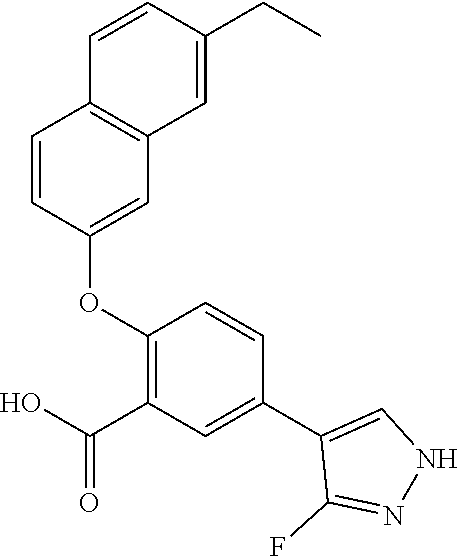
C1=CC(OC2=C(C(O)=O)C=C(C3=CNN=C3F)C=C2)=CC2=C1C=CC(CC)=C2
